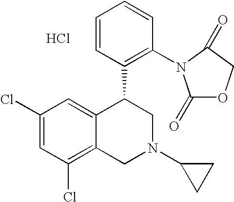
C1(Cl)=CC(Cl)=C2C(=C1)C(C1=C(N3C(=O)OCC3=O)C=CC=C1)CN(C1CC1)C2.Cl
